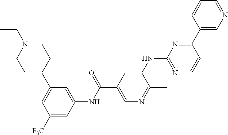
C1=C(C2CCN(CC)CC2)C=C(NC(C2=CN=C(C)C(NC3=NC=CC(C4=CN=CC=C4)=N3)=C2)=O)C=C1[F3C]
